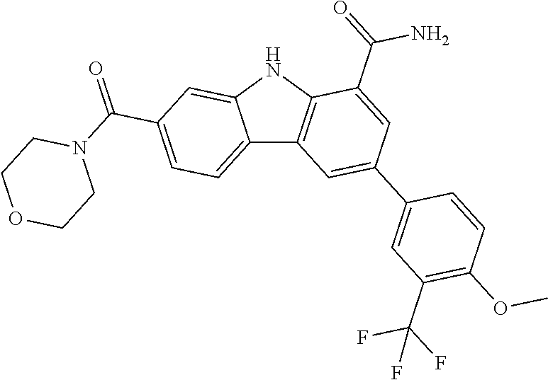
C12=CC=C(C(=O)N3CCOCC3)C=C1NC1=C2C=C(C2=CC(C(F)(F)F)=C(OC)C=C2)C=C1C(=O)N
